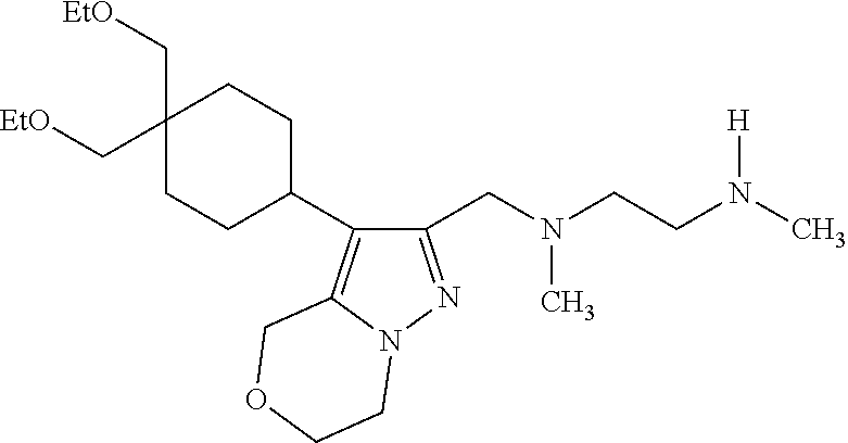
C1(CN(CCN(C)[H])C)=NN2C(=C1C1CCC(C[OEt])(C[OEt])CC1)COCC2
